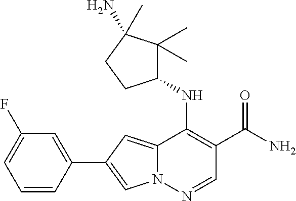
N12C(=CC(C3=CC(F)=CC=C3)=C1)C(NC1C(C)(C)C(N)(C)CC1)=C(C(N)=O)C=N2
